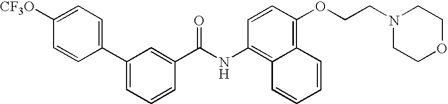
C1=CC(OCCN2CCOCC2)=C2C(=C1NC(C1=CC(C3=CC=C([CF3O])C=C3)=CC=C1)=O)C=CC=C2
